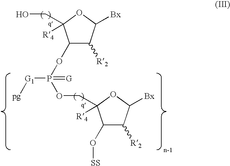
C1([R2])C(OP(OCC2([R4])C(O[SS])C([R2])C([Bx])O2)([G1][pg])=[G])C(CO)([R4])OC1[Bx]
